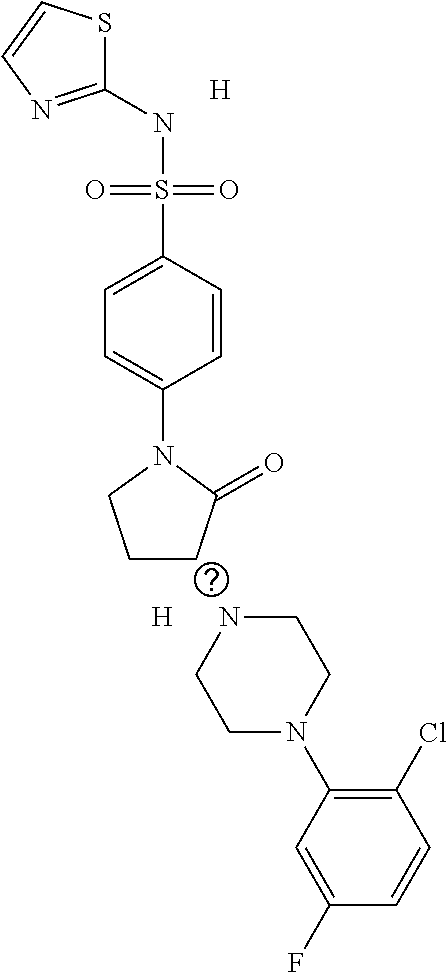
C1(NS(C2=CC=C(N3CCCC3=O)C=C2)(=O)=O)=NC=CS1.[H].[H].N1CCN(C2=C(Cl)C=CC(F)=C2)CC1
